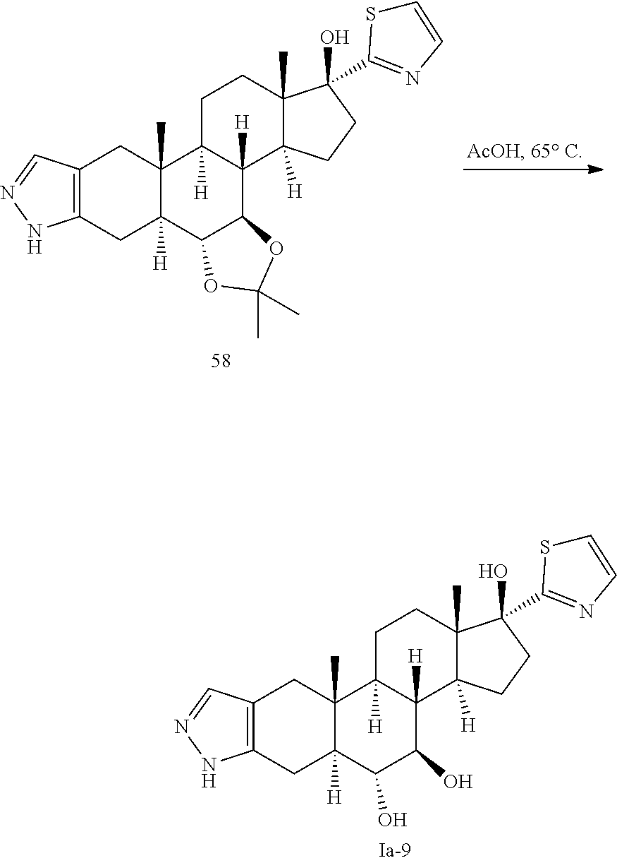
C1C2([H])C(C)(CC3=C1NN=C3)C1([H])C([H])(C3C2OC(C)(C)O3)C2([H])C(C)(CC1)C(O)(C1=NC=CS1)CC2.C12=C(CC3([H])C(C)(C1)C1([H])C([H])(C(O)C3O)C3([H])C(C)(CC1)C(O)(C1=NC=CS1)CC3)NN=C2
